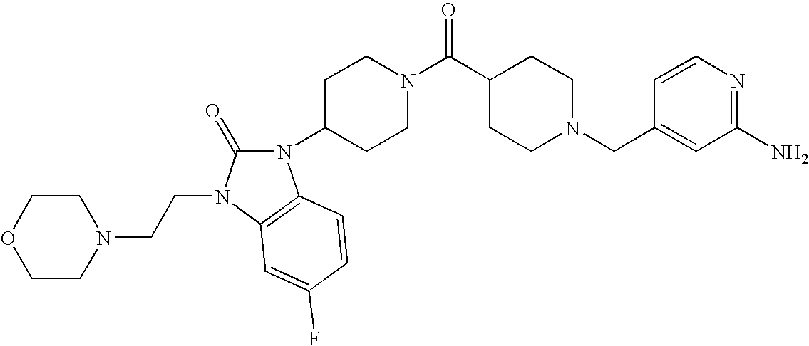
C1(CN2CCC(C(N3CCC(N4C(=O)N(CCN5CCOCC5)C5=C4C=CC(F)=C5)CC3)=O)CC2)=CC(N)=NC=C1
